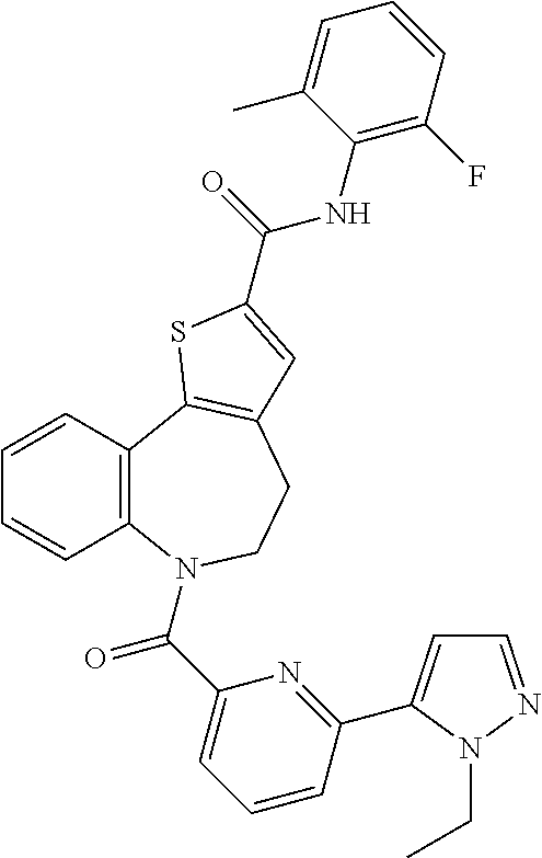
C1=CC2=C(C=C1)N(C(C1=CC=CC(C3=CC=NN3CC)=N1)=O)CCC1=C2SC(C(=O)NC2=C(F)C=CC=C2C)=C1
